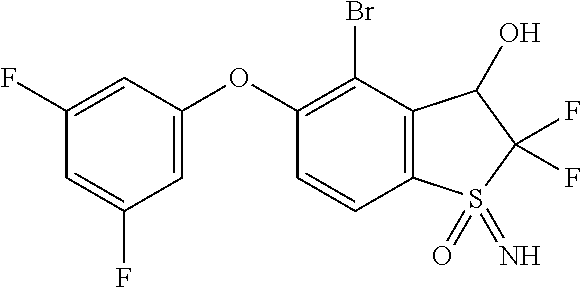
O(C1=CC(F)=CC(F)=C1)C1=C(Br)C2=C(C=C1)S(=O)(=N)C(F)(F)C2O
